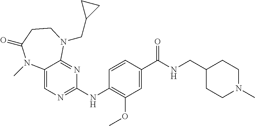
C12=CN=C(NC3=C(OC)C=C(C(NCC4CCN(C)CC4)=O)C=C3)N=C1N(CC1CC1)CCC(=O)N2C
